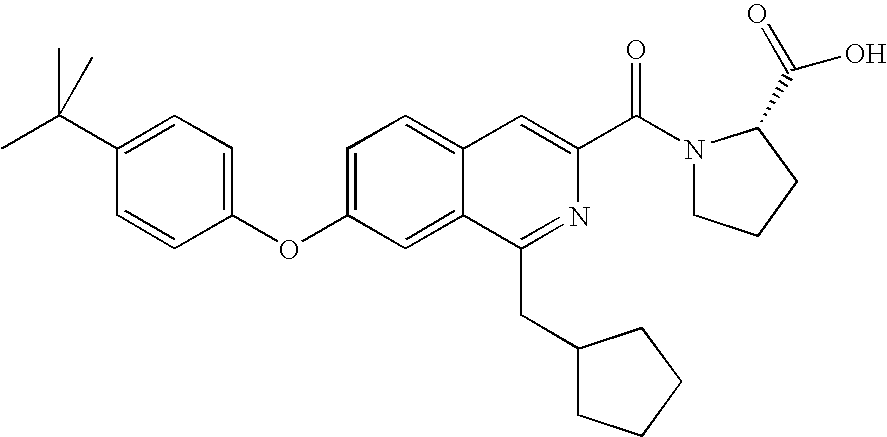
C1=C2C(=CC(OC3=CC=C(C(C)(C)C)C=C3)=C1)C(CC1CCCC1)=NC(C(N1CCCC1C(=O)O)=O)=C2
